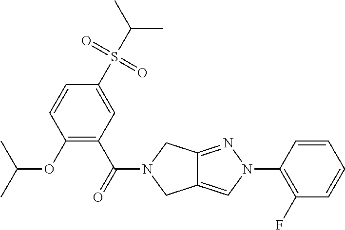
O(C1=C(C(=O)N2CC3=CN(C4=C(F)C=CC=C4)N=C3C2)C=C(S(C(C)C)(=O)=O)C=C1)C(C)C
